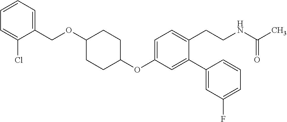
C1(OC2=CC=C(CCNC(C)=O)C(C3=CC(F)=CC=C3)=C2)CCC(OCC2=CC=CC=C2Cl)CC1
